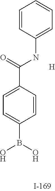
O=C(NC1=CC=CC=C1)C1=CC=C(B(O)O)C=C1.[H]
